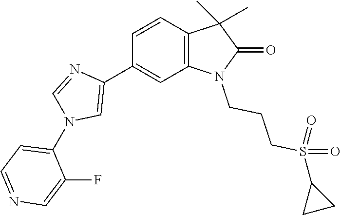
C1=CC2=C(C=C1C1=CN(C3=CC=NC=C3F)C=N1)N(CCCS(=O)(=O)C1CC1)C(=O)C2(C)C
